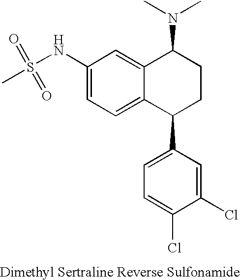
C1(NS(=O)(C)=O)=CC=C2C(=C1)C(N(C)C)CCC2C1=CC=C(Cl)C(Cl)=C1
